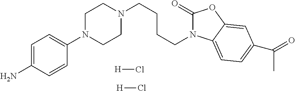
N1(CCCCN2CCN(C3=CC=C(N)C=C3)CC2)C(=O)OC2=CC(C(=O)C)=CC=C12.[H]Cl.[H]Cl
